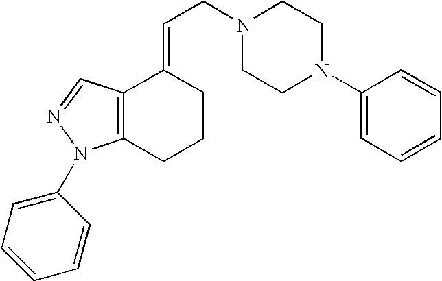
C12=C(CCCC1=CCN1CCN(C3=CC=CC=C3)CC1)N(C1=CC=CC=C1)N=C2
